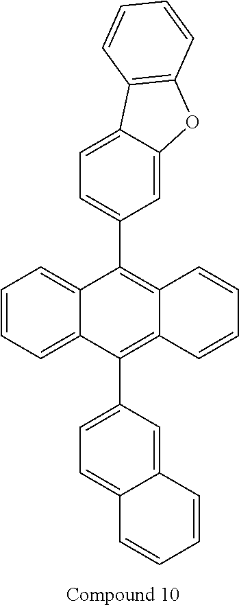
C12=CC=C(C3=C4C(=C(C5=CC=C6C(=C5)C=CC=C6)C5=CC=CC=C35)C=CC=C4)C=C1OC1=C2C=CC=C1
